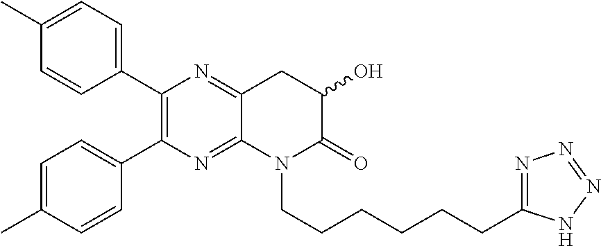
C1(C2=C(C3=CC=C(C)C=C3)N=C3C(=N2)CC(O)C(=O)N3CCCCCCC2=NN=NN2)=CC=C(C)C=C1
